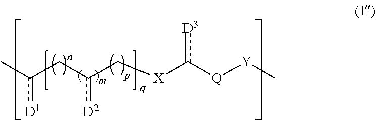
Cc(Cc(C[X]c([Q][Y]C)[D3])[D2])[D1]
